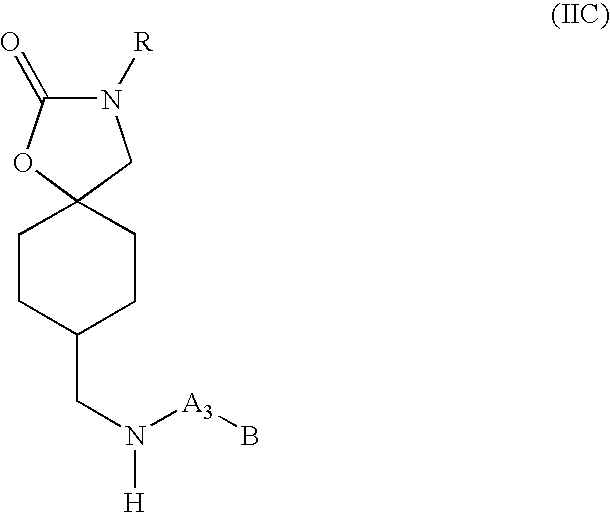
N1([R])C(=O)OC2(C1)CCC(CN([A3]B)[H])CC2
